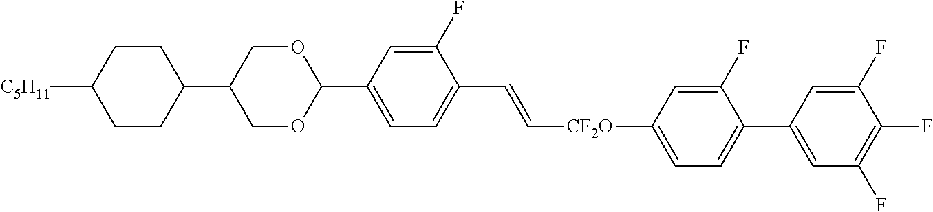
C1CC([C5H11])CCC1C1COC(C2=CC=C(C=C[CF2O]C3=CC=C(C4=CC(F)=C(F)C(F)=C4)C(F)=C3)C(F)=C2)OC1
